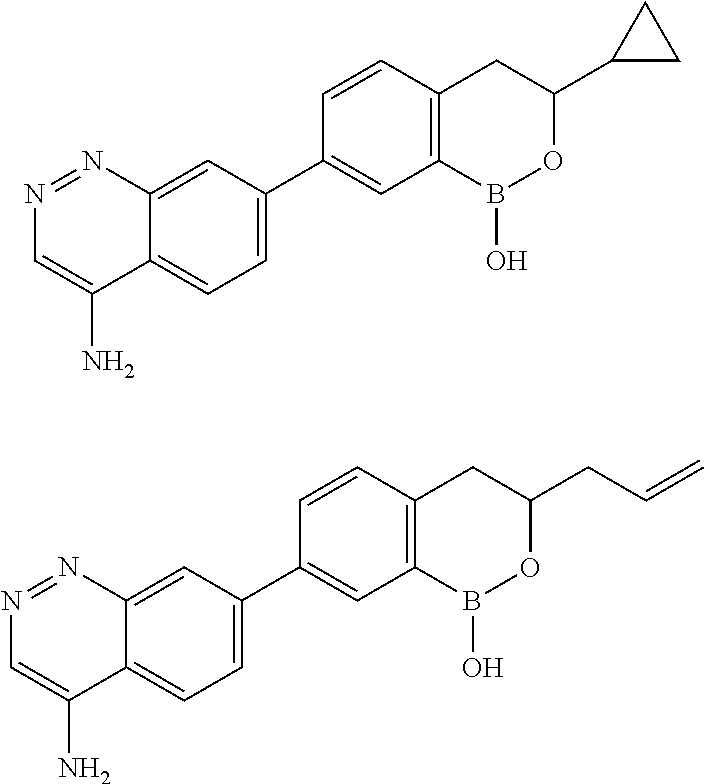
C1=C(C2=CC3=C(C=C2)CC(C2CC2)OB3O)C=C2C(=C1)C(N)=CN=N2.C1=C(C2=CC3=C(C=C2)CC(CC=C)OB3O)C=C2C(=C1)C(N)=CN=N2
